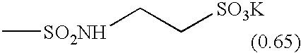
C[SO2NH]CC[SO3K]
